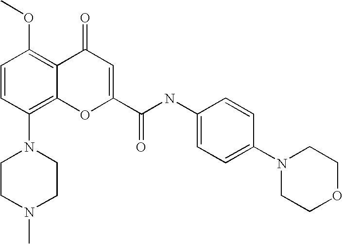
C1CN(C)CCN1C1=C2C(=C(OC)C=C1)C(=O)C=C(C(=O)NC1=CC=C(N3CCOCC3)C=C1)O2
